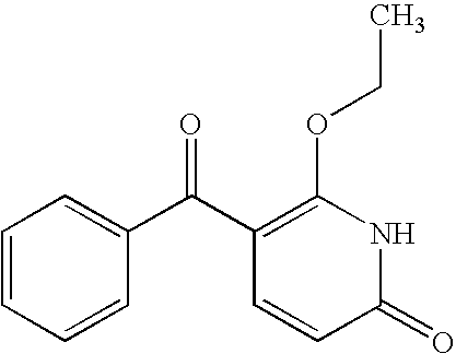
C1=CC=CC(C(C2=C(OCC)NC(=O)C=C2)=O)=C1
